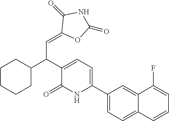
C1(C2=CC=C(C(C3CCCCC3)C=C3OC(=O)NC3=O)C(=O)N2)=CC=C2C(=C1)C(F)=CC=C2
